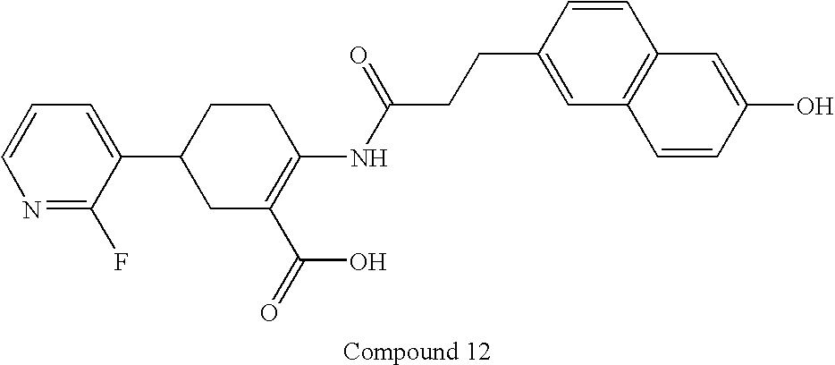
N1=C(F)C(C2CC(C(=O)O)=C(NC(CCC3=CC4=C(C=C3)C=C(O)C=C4)=O)CC2)=CC=C1
